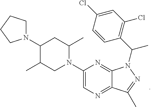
C1(N2C(C)CC(N3CCCC3)C(C)C2)=CN=C2C(=N1)N(C(C1=C(Cl)C=C(Cl)C=C1)C)N=C2C
